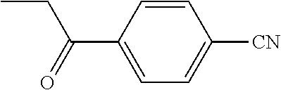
C1(C(=O)CC)=CC=C([CN])C=C1
